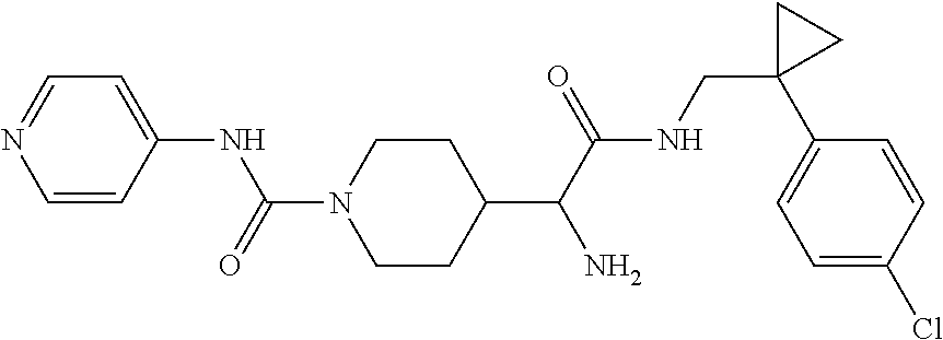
C1(C(C(NCC2(C3=CC=C(Cl)C=C3)CC2)=O)N)CCN(C(=O)NC2=CC=NC=C2)CC1
